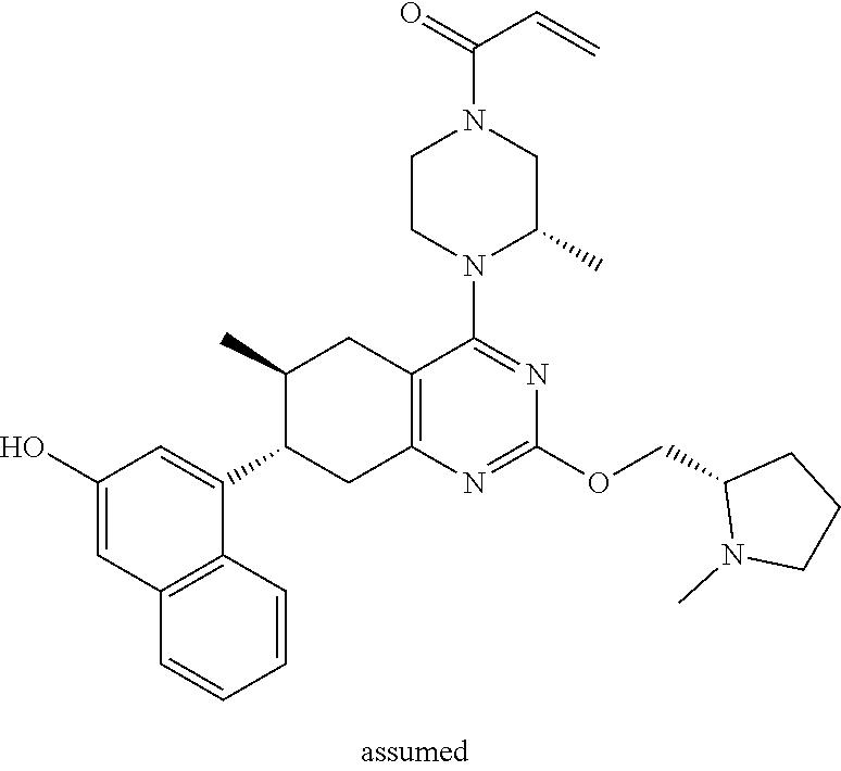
C1(O)=CC2=C(C(C3CC4=C(CC3C)C(N3C(C)CN(C(=O)C=C)CC3)=NC(OCC3N(C)CCC3)=N4)=C1)C=CC=C2
